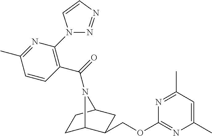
C1C2C(COC3=NC(C)=CC(C)=N3)CC(C1)N2C(=O)C1=C(N2N=NC=C2)N=C(C)C=C1
